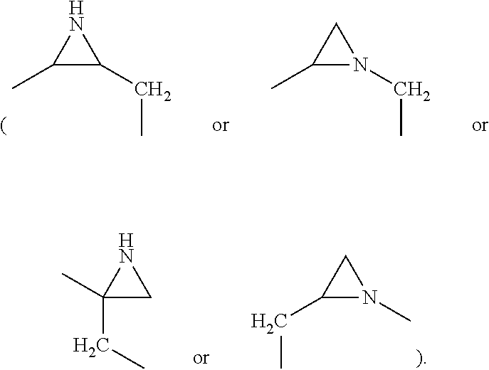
C1(C)C(CC)N1.C1(C)N(CC)C1.C1(CC)N(C)C1.C1(C)(CC)CN1
